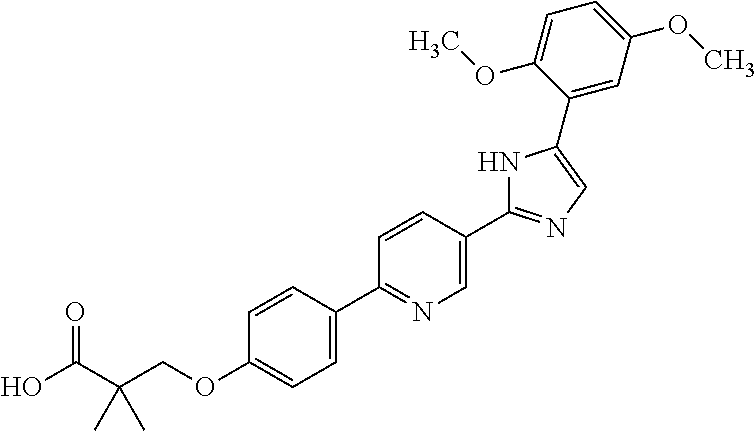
OC(C(COC1=CC=C(C2=NC=C(C3=NC=C(C4=CC(OC)=CC=C4OC)N3)C=C2)C=C1)(C)C)=O
